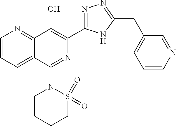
C1=CC=C2C(=N1)C(O)=C(C1=NN=C(CC3=CC=CN=C3)N1)N=C2N1CCCCS1(=O)=O
